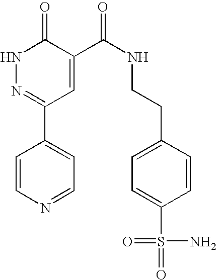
N1N=C(C2=CC=NC=C2)C=C(C(NCCC2=CC=C(S(=O)(N)=O)C=C2)=O)C1=O
